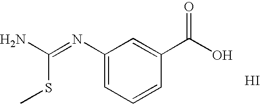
C1(N=C(N)SC)=CC=CC(C(O)=O)=C1.I
